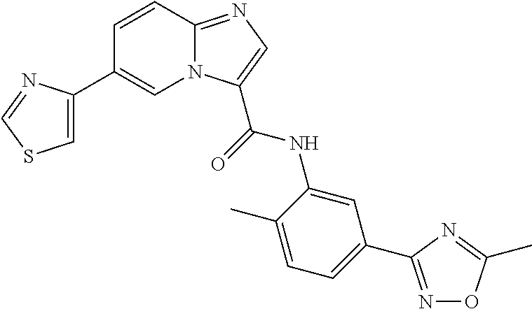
C1=CC2=NC=C(C(NC3=CC(C4=NOC(C)=N4)=CC=C3C)=O)N2C=C1C1=CSC=N1
